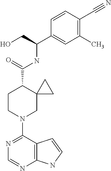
N1=C(N2CC3(C(C(=O)NC(C4=CC(C)=C(C#N)C=C4)CO)CC2)CC3)C2=C(N=C1)NC=C2
